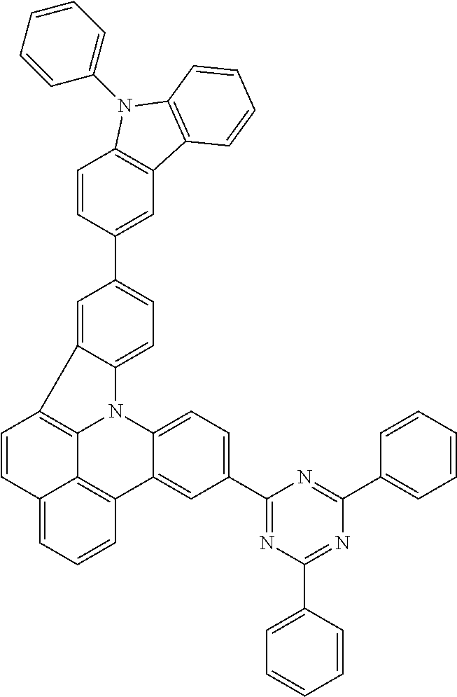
C1(C2=CC3=C(C=C2)N(C2=CC=CC=C2)C2=C3C=CC=C2)=CC=C2C(=C1)C1=C3N2C2=CC=C(C4=NC(C5=CC=CC=C5)=NC(C5=CC=CC=C5)=N4)C=C2C2=C3C(=CC=C2)C=C1
